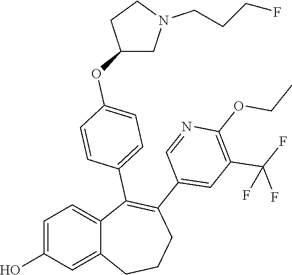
C1=C(O)C=C2C(=C1)C(C1=CC=C(OC3CN(CCCF)CC3)C=C1)=C(C1=CC(C(F)(F)F)=C(OCC)N=C1)CCC2
